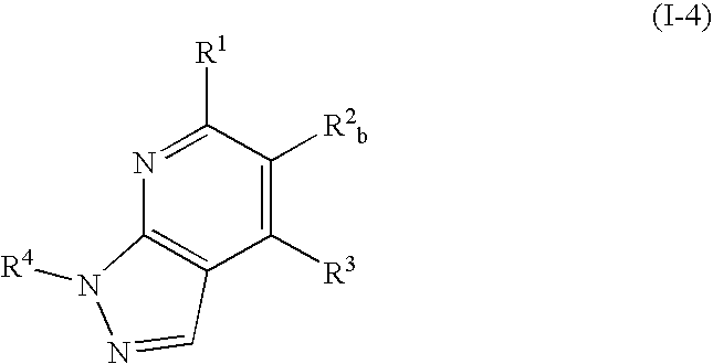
N1=C([R1])C([R2b])=C([R3])C2=C1N([R4])N=C2
